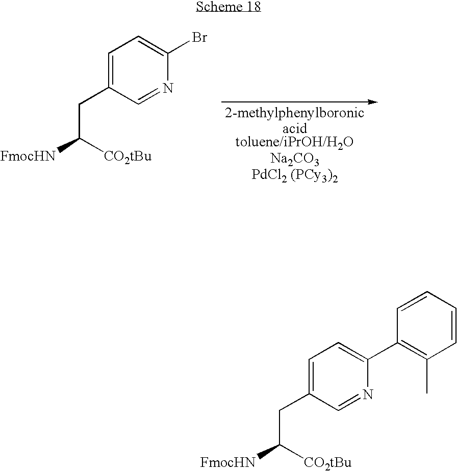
[Na2CO3].[PdCl2 (PCy3)2].C1=C(CC([CO2tBu])[FmocHN])C=NC(Br)=C1.C1=C(CC([CO2tBu])[FmocHN])C=NC(C2=C(C)C=CC=C2)=C1
